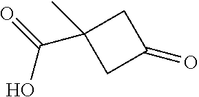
OC(C1(C)CC(=O)C1)=O
